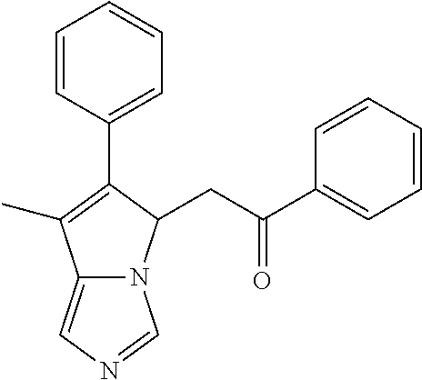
C1(C)=C(C2=CC=CC=C2)C(CC(C2=CC=CC=C2)=O)N2C1=CN=C2
